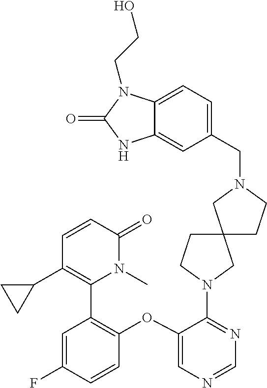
C1(OC2=C(C3=C(C4CC4)C=CC(=O)N3C)C=C(F)C=C2)=CN=CN=C1N1CCC2(C1)CCN(CC1=CC=C3C(=C1)NC(=O)N3CCO)C2
